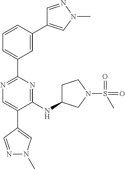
N1=C(C2=CC=CC(C3=CN(C)N=C3)=C2)N=C(NC2CCN(S(=O)(=O)C)C2)C(C2=CN(C)N=C2)=C1
